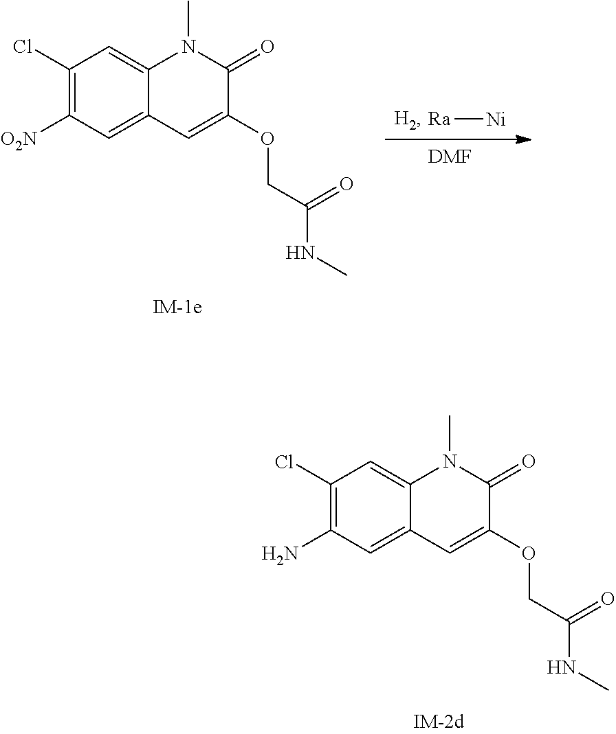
C1(N)=C(Cl)C=C2C(=C1)C=C(OCC(NC)=O)C(=O)N2C.[H2].[Ra][Ni].[DMF].C1([O2N])=C(Cl)C=C2C(=C1)C=C(OCC(NC)=O)C(=O)N2C
